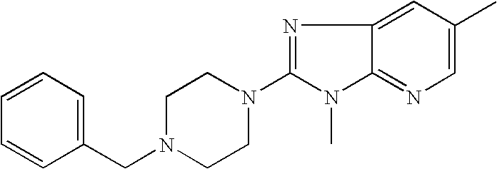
C1(CN2CCN(C3=NC4=CC(C)=CN=C4N3C)CC2)=CC=CC=C1
